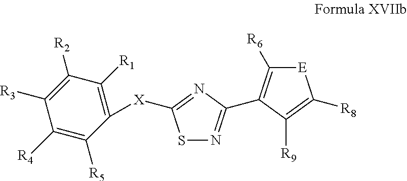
S1N=C(C2=C([R6])[E]C([R8])=C2[R9])N=C1[X]C1=C([R1])C([R2])=C([R3])C([R4])=C1[R5]
